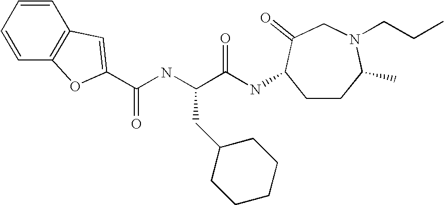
C(NC(C(NC1CCC(C)N(CCC)CC1=O)=O)CC1CCCCC1)(=O)C1=CC2=C(C=CC=C2)O1
